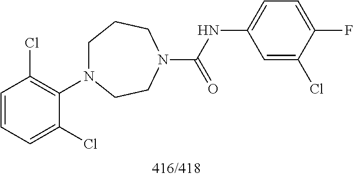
C1=CC=C(Cl)C(N2CCCN(C(=O)NC3=CC=C(F)C(Cl)=C3)CC2)=C1Cl
